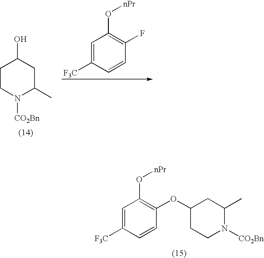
C1CN([CO2Bn])C(C)CC1O.C1=C([F3C])C=CC(F)=C1O[nPr].C1=C([F3C])C=CC(OC2CCN([CO2Bn])C(C)C2)=C1O[nPr]
